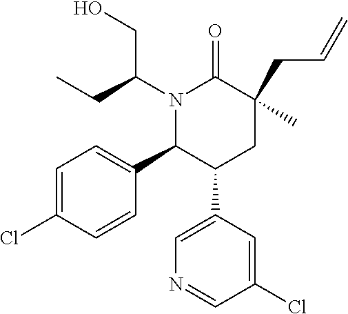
C1=C(Cl)C=CC(C2C(C3=CN=CC(Cl)=C3)CC(CC=C)(C)C(=O)N2C(CC)CO)=C1
